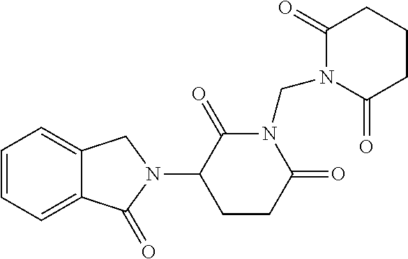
C1=CC=C2C(=C1)CN(C1CCC(=O)N(CN3C(=O)CCCC3=O)C1=O)C2=O
